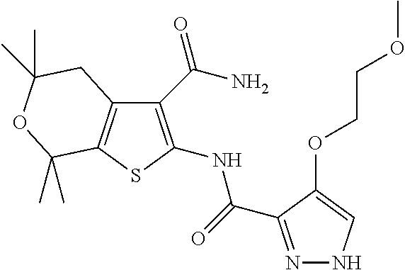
C1(C(N)=O)=C(NC(=O)C2=NNC=C2OCCOC)SC2=C1CC(C)(C)OC2(C)C
